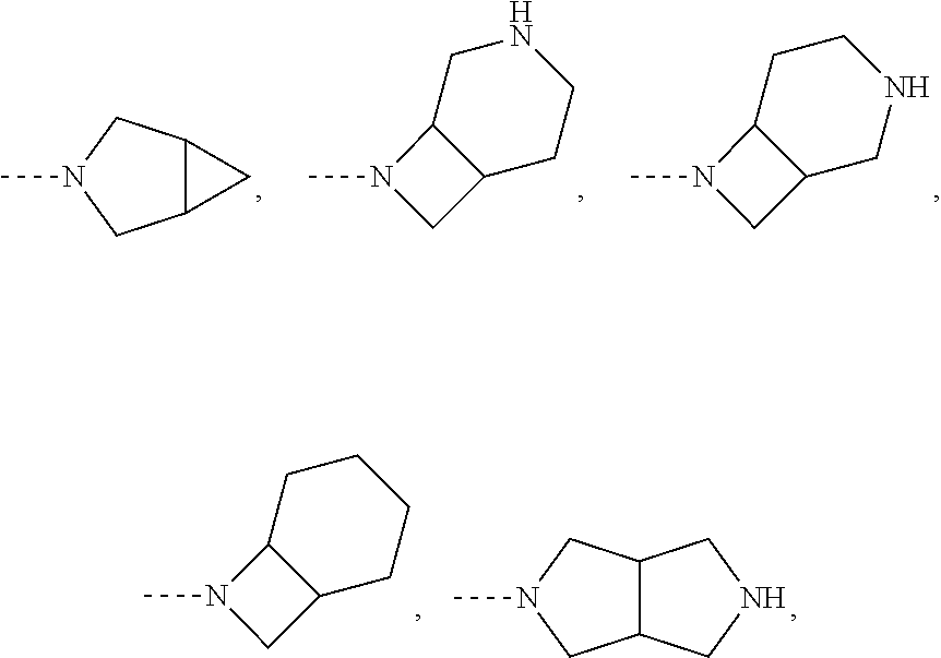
N1(C)CC2C1CNCC2.C12C(CN(C)C1)C2.N1(C)CC2C1CCNC2.N1(C)CC2C1CCCC2.C12C(CN(C)C1)CNC2
